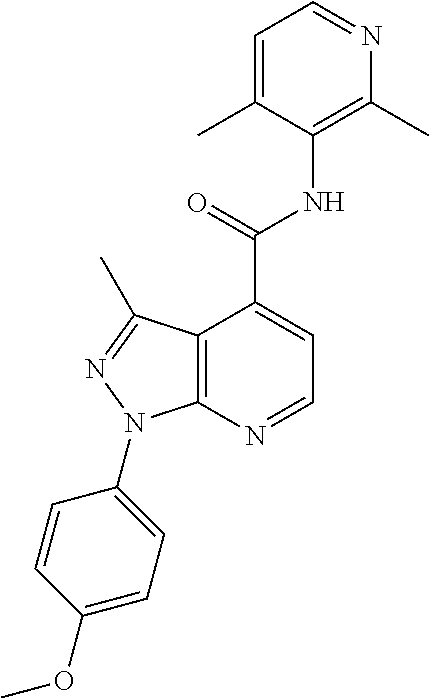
C1=C(C)C(NC(C2=CC=NC3=C2C(C)=NN3C2=CC=C(OC)C=C2)=O)=C(C)N=C1
